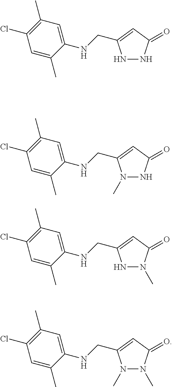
N1NC(=O)C=C1CNC1=CC(C)=C(Cl)C=C1C.N1(C)N(C)C(=O)C=C1CNC1=CC(C)=C(Cl)C=C1C.N1N(C)C(=O)C=C1CNC1=CC(C)=C(Cl)C=C1C.N1(C)NC(=O)C=C1CNC1=CC(C)=C(Cl)C=C1C
